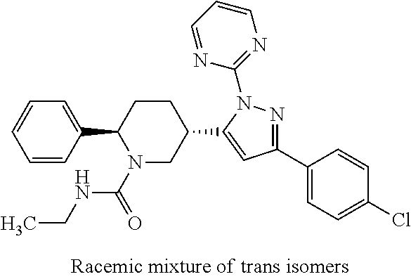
C1=CC(C2N(C(=O)NCC)CC(C3=CC(C4=CC=C(Cl)C=C4)=NN3C3=NC=CC=N3)CC2)=CC=C1
